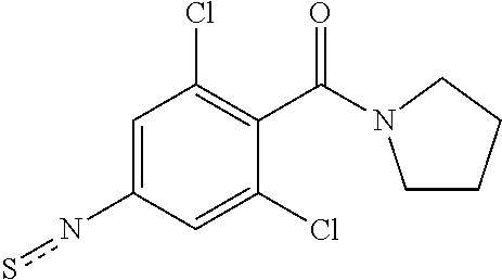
n(C1=CC(Cl)=C(C(=O)N2CCCC2)C(Cl)=C1)s
